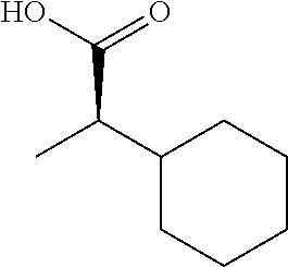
C1(C(C)C(O)=O)CCCCC1
